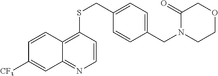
C12=NC=CC(SCC3=CC=C(CN4CCOCC4=O)C=C3)=C1C=CC([CF3])=C2
